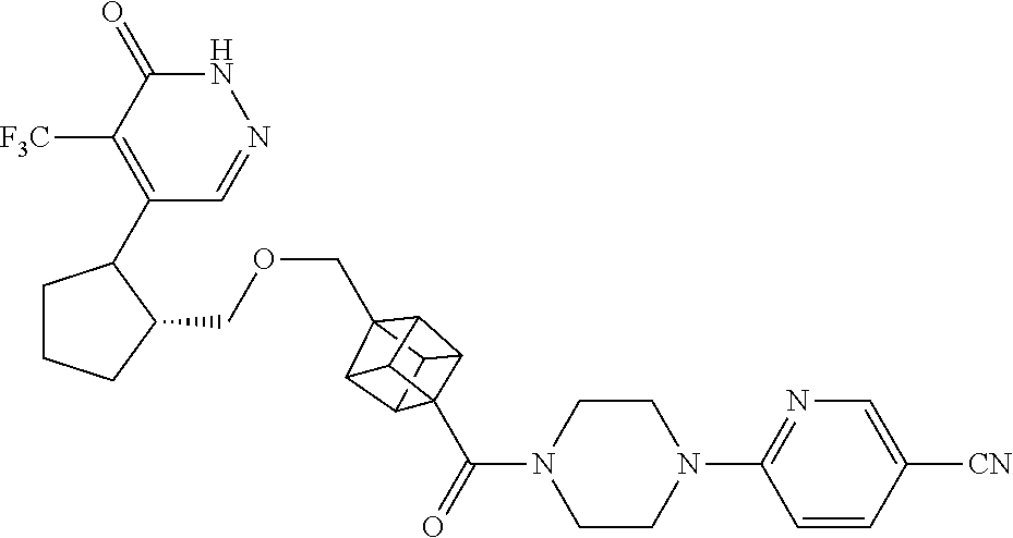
C1(C2CCCC2COCC23C4C5C2C2C5(C(=O)N5CCN(C6=NC=C([CN])C=C6)CC5)C4C23)=C([F3C])C(=O)NN=C1
